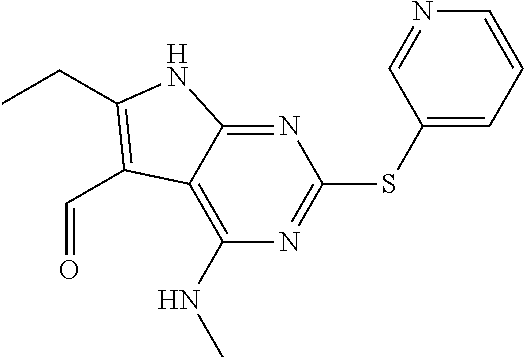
N1=C2C(=C(NC)N=C1SC1=CC=CN=C1)C(C=O)=C(CC)N2
